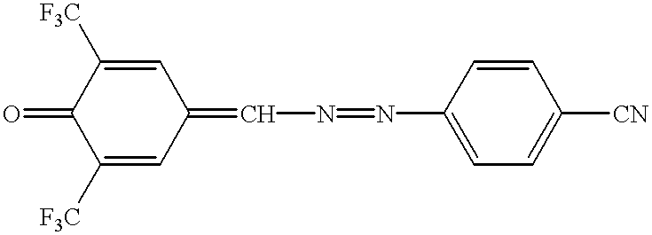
C1([F3C])=CC(=CN=NC2=CC=C([CN])C=C2)C=C([F3C])C1=O
